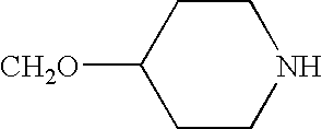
[CH2O]C1CCNCC1
